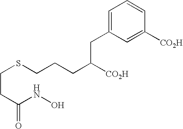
C(CC(=O)NO)SCCCC([CO2H])CC1=CC=CC([CO2H])=C1
